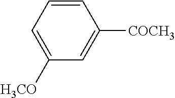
C1([H3CO])=CC=CC([COCH3])=C1
